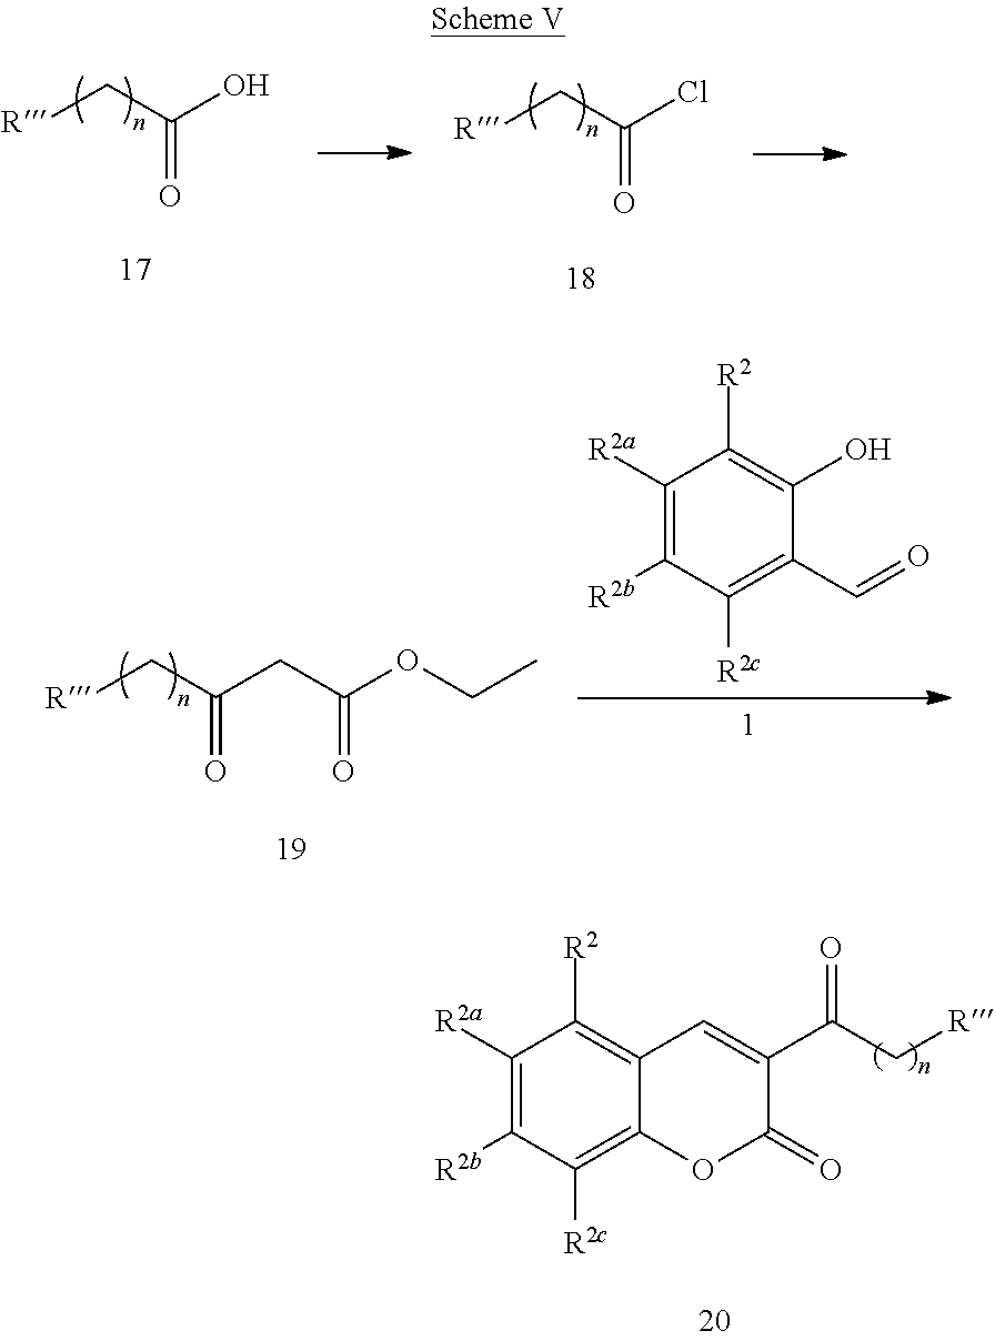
O=C(C[R])O.O=C(C[R])Cl.O=C(C[R])CC(OCC)=O.C1([R2a])=C([R2b])C([R2c])=C(C=O)C(O)=C1[R2].C1([R2a])=C([R2b])C([R2c])=C2C(=C1[R2])C=C(C(C[R])=O)C(=O)O2
